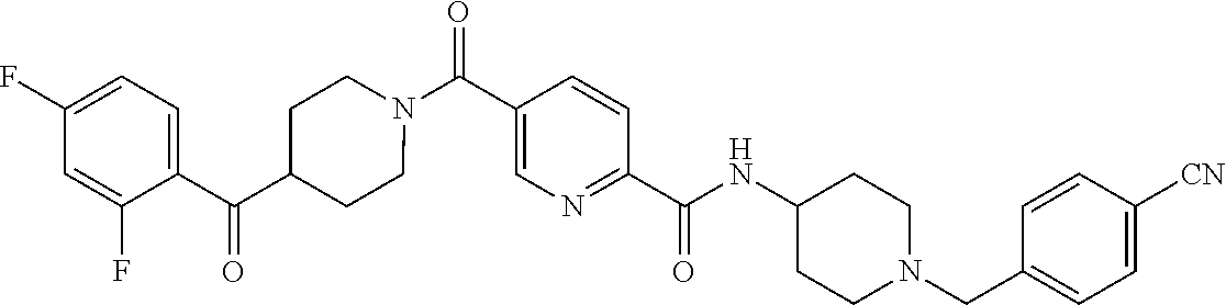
N(C(C1=NC=C(C(=O)N2CCC(C(C3=CC=C(F)C=C3F)=O)CC2)C=C1)=O)C1CCN(CC2=CC=C([CN])C=C2)CC1
